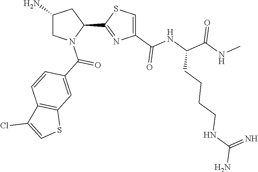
C1(C2=NC(C(NC(C(NC)=O)CCCCNC(N)=N)=O)=CS2)CC(N)CN1C(C1=CC2=C(C=C1)C(Cl)=CS2)=O
